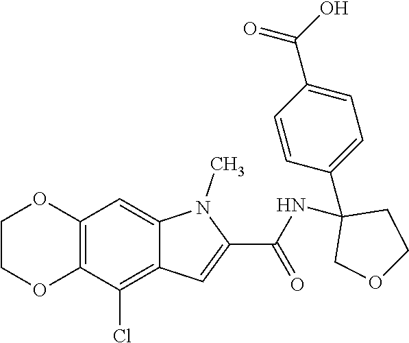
C12=C(C(Cl)=C3C(=C1)N(C)C(C(NC1(C4=CC=C(C(=O)O)C=C4)COCC1)=O)=C3)OCCO2
